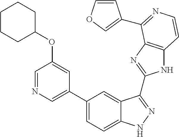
C1(C2=CN=CC(OC3CCCCC3)=C2)=CC=C2C(=C1)C(C1=NC3=C(N1)C=CN=C3C1=COC=C1)=NN2
